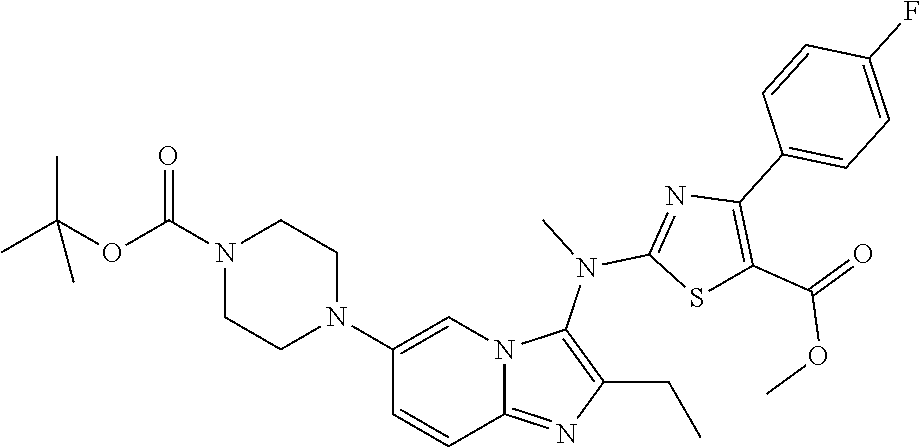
N1(C(OC(C)(C)C)=O)CCN(C2=CN3C(=NC(CC)=C3N(C)C3=NC(C4=CC=C(F)C=C4)=C(C(=O)OC)S3)C=C2)CC1
